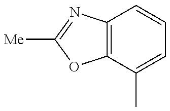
C12=C(C(C)=CC=C1)OC([Me])=N2
